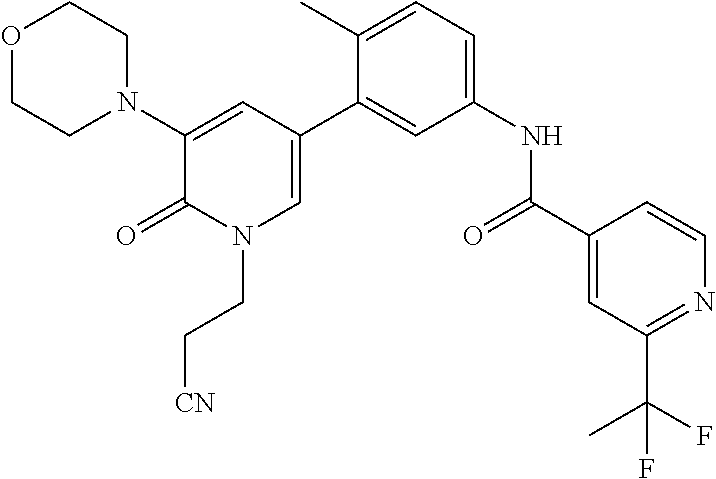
O1CCN(C2=CC(C3=CC(NC(C4=CC(C(F)(C)F)=NC=C4)=O)=CC=C3C)=CN(CC[CN])C2=O)CC1
